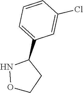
O1NC(C2=CC=CC(Cl)=C2)CC1
